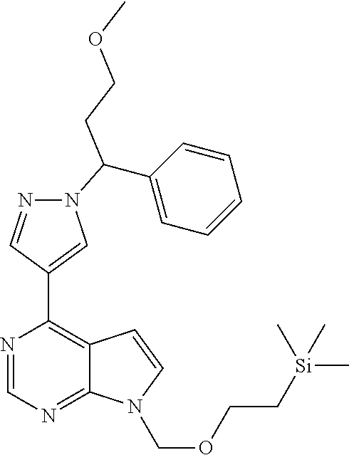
N1=CN=C2C(=C1C1=CN(C(C3=CC=CC=C3)CCOC)N=C1)C=CN2COCC[Si](C)(C)C
